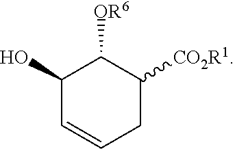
C1(O)C=CCC([CO2R1])C1[OR6]
